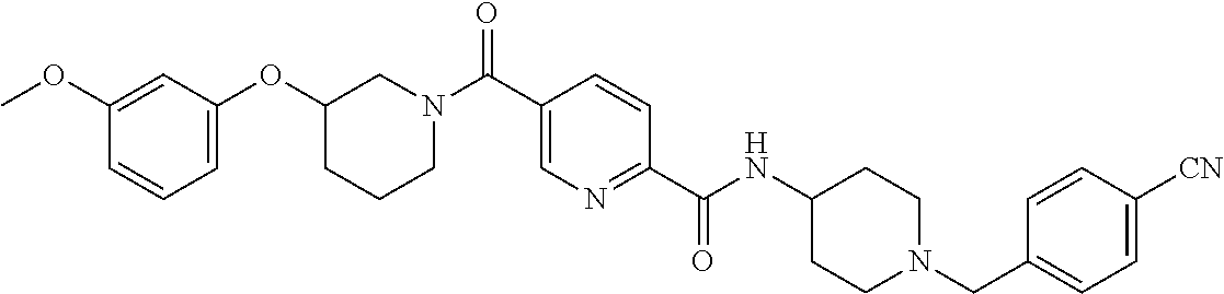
N(C(C1=NC=C(C(=O)N2CC(OC3=CC=CC(OC)=C3)CCC2)C=C1)=O)C1CCN(CC2=CC=C([CN])C=C2)CC1
